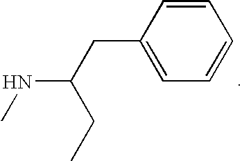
C1(CC(CC)NC)=CC=CC=C1
